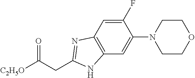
C(C1=NC2=C(C=C(N3CCOCC3)C(F)=C2)N1)C([C2H5O])=O
